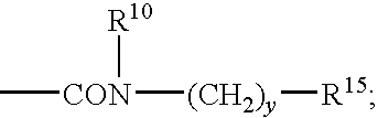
C[CON]([R10])[(CH2)y][R15]
